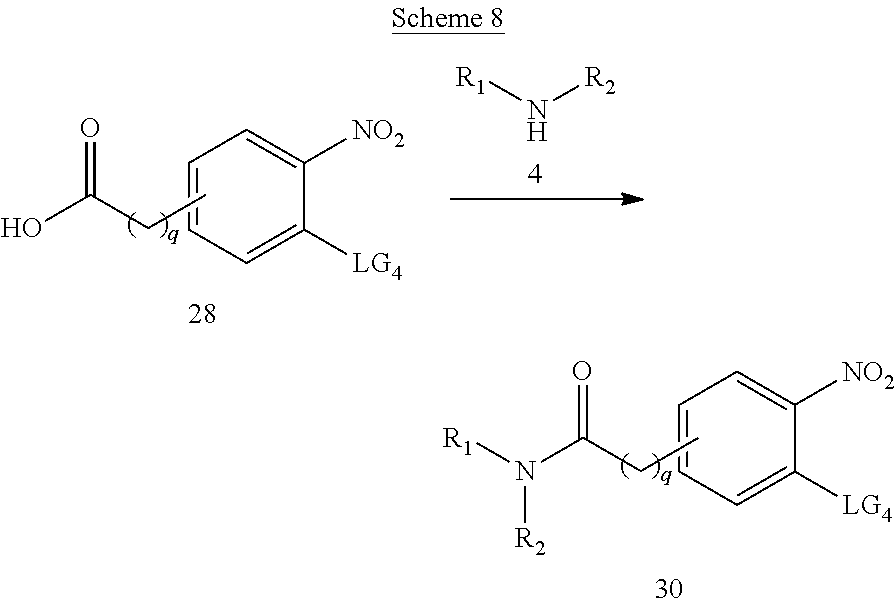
N([R2])[R1].C1=CC=C([LG4])C([NO2])=C1.CCC(O)=O.C1=CC=C([LG4])C([NO2])=C1.CCC(N([R1])[R2])=O
